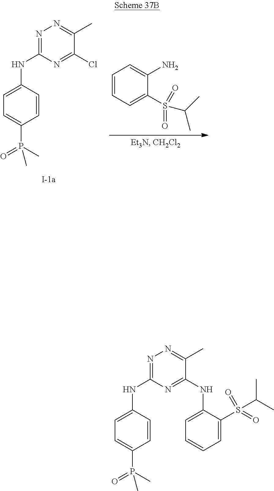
C1(NC2=NN=C(C)C(NC3=CC=CC=C3S(C(C)C)(=O)=O)=N2)=CC=C(P(=O)(C)C)C=C1.C1=CC=C(S(C(C)C)(=O)=O)C(N)=C1.C1=C(NC2=NN=C(C)C(Cl)=N2)C=CC(P(=O)(C)C)=C1
